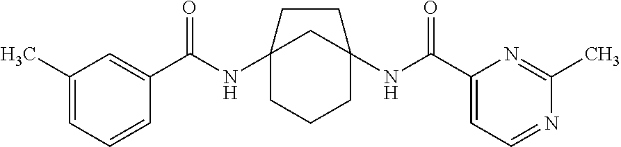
C12(NC(C3=CC(C)=CC=C3)=O)CCCC(NC(C3=CC=NC(C)=N3)=O)(C1)CC2
